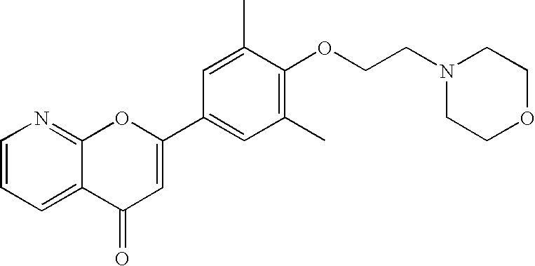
C1=CC=C2C(=N1)OC(C1=CC(C)=C(OCCN3CCOCC3)C(C)=C1)=CC2=O
